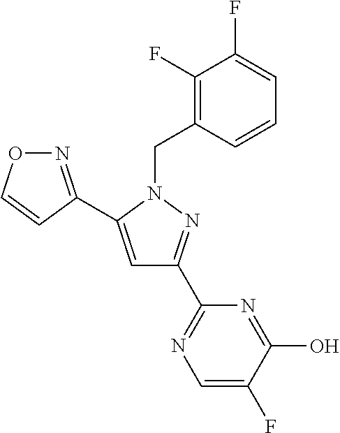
N1=C(C2=CC(C3=NC=C(F)C(O)=N3)=NN2CC2=C(F)C(F)=CC=C2)C=CO1
